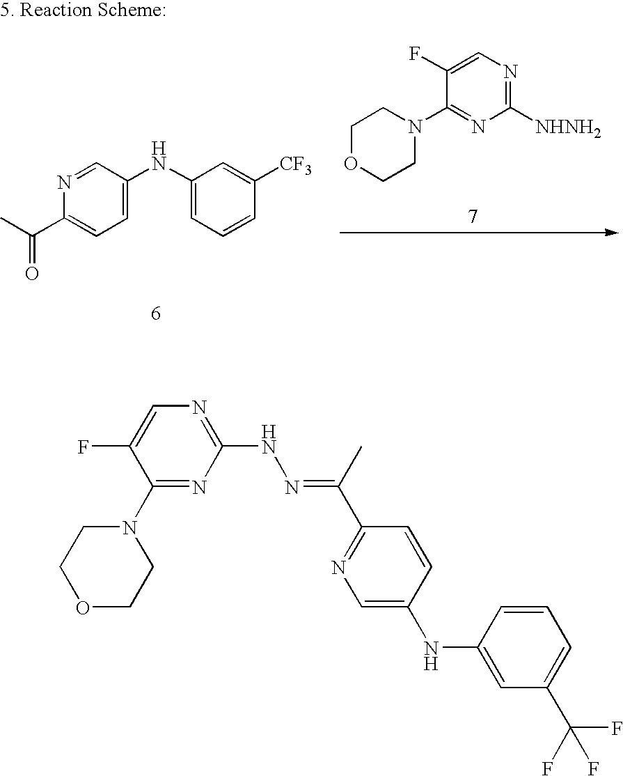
N1=CC(NC2=CC=CC([CF3])=C2)=CC=C1C(C)=O.C1OCCN(C2=NC([NHNH2])=NC=C2F)C1.C1=C(F)C(N2CCOCC2)=NC(NN=C(C2=NC=C(NC3=CC(C(F)(F)F)=CC=C3)C=C2)C)=N1
